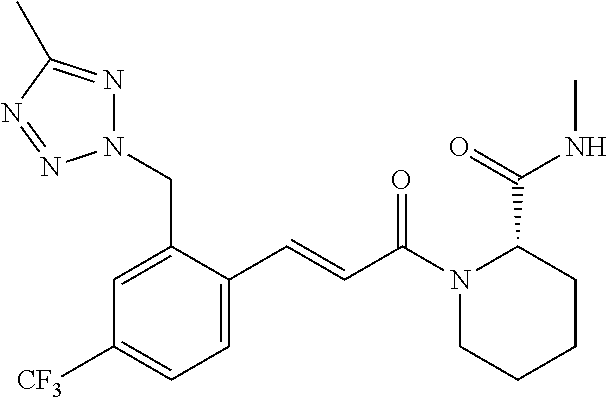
C1(C=CC(N2CCCCC2C(=O)NC)=O)=CC=C([CF3])C=C1CN1N=C(C)N=N1
